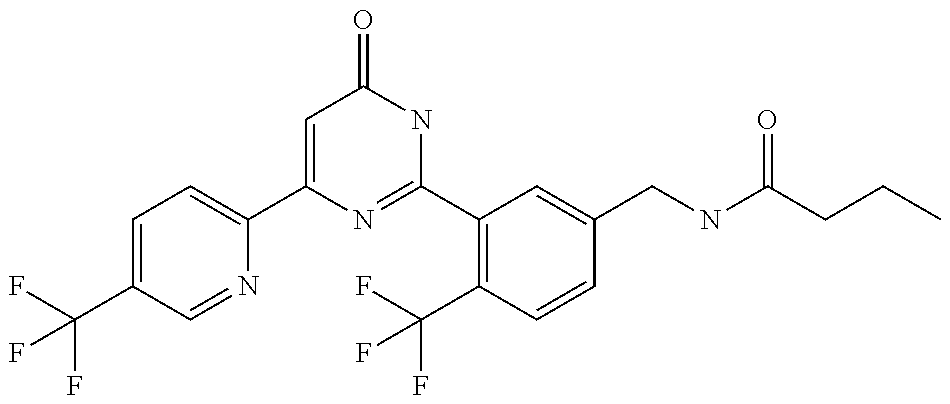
C1(C2=CC=C(C(F)(F)F)C=N2)=CC(=O)NC(C2=C(C(F)(F)F)C=CC(CNC(CCC)=O)=C2)=N1
